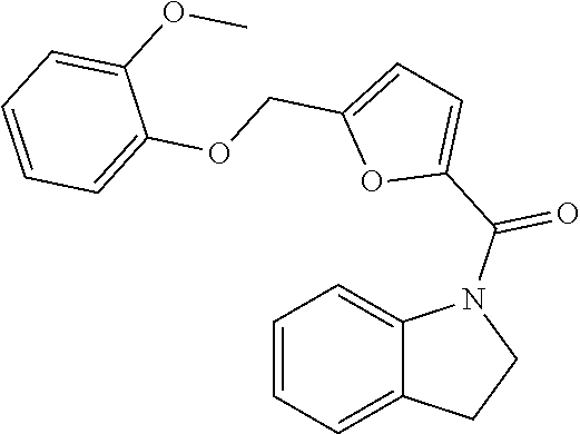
C1=CC=C2C(=C1)N(C(C1=CC=C(COC3=CC=CC=C3OC)O1)=O)CC2
